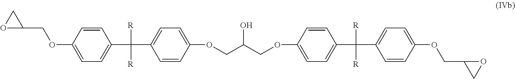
O1C(COC2=CC=C(C([R])([R])C3=CC=C(OCC(O)COC4=CC=C(C([R])([R])C5=CC=C(OCC6CO6)C=C5)C=C4)C=C3)C=C2)C1
